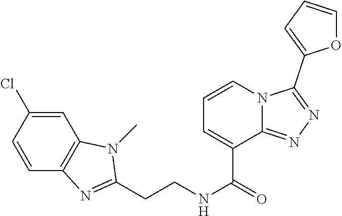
C(CNC(=O)C1=CC=CN2C1=NN=C2C1=CC=CO1)C1=NC2=C(C=C(Cl)C=C2)N1C
